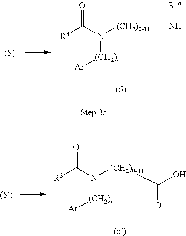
O=C(N([(CH2)r][Ar])[(CH2)0-11]N[R4a])[R3].O=C(N([(CH2)r][Ar])[(CH2)0-11]C(=O)O)[R3]
